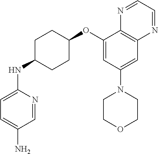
C1=NC(NC2CCC(OC3=CC(N4CCOCC4)=CC4=C3N=CC=N4)CC2)=CC=C1N
